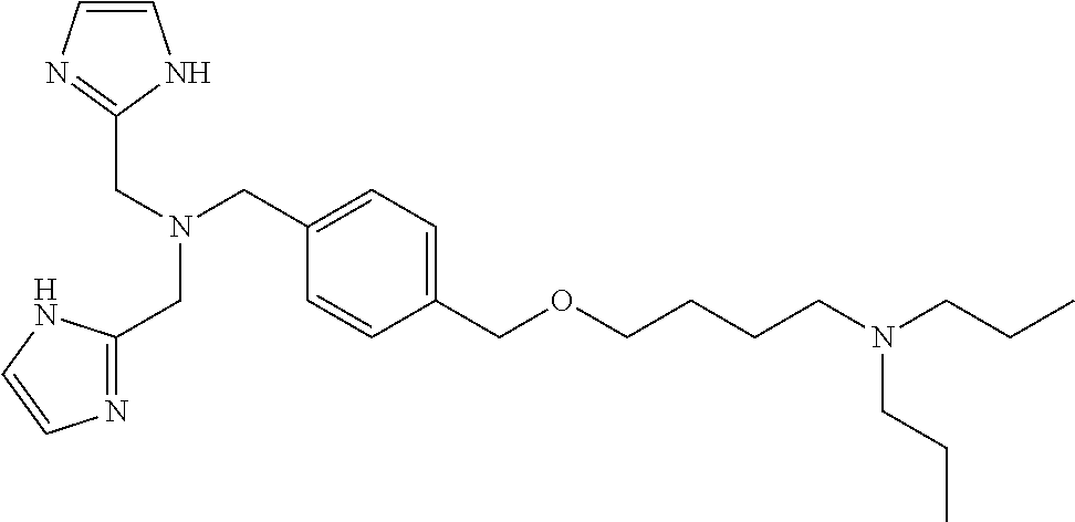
C1=C(COCCCCN(CCC)CCC)C=CC(CN(CC2=NC=CN2)CC2=NC=CN2)=C1
